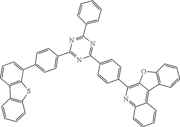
C1(C2=NC(C3=CC=C(C4=CC=CC5=C4SC4=C5C=CC=C4)C=C3)=NC(C3=CC=C(C4=C5C(=C6C=CC=CC6=N4)C4=C(O5)C=CC=C4)C=C3)=N2)=CC=CC=C1
